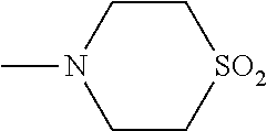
CN1CC[SO2]CC1
